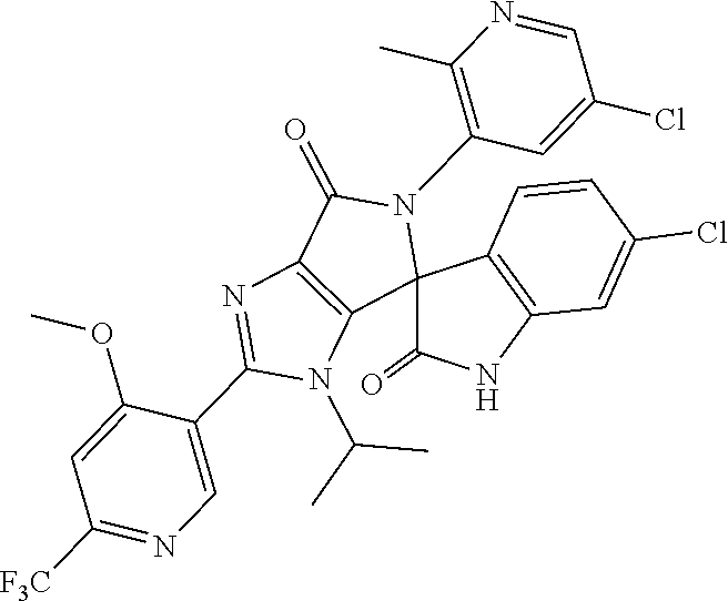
CC(N1C(C2=CN=C([F3C])C=C2OC)=NC2=C1C1(N(C3=C(C)N=CC(Cl)=C3)C2=O)C2=C(C=C(Cl)C=C2)NC1=O)C
